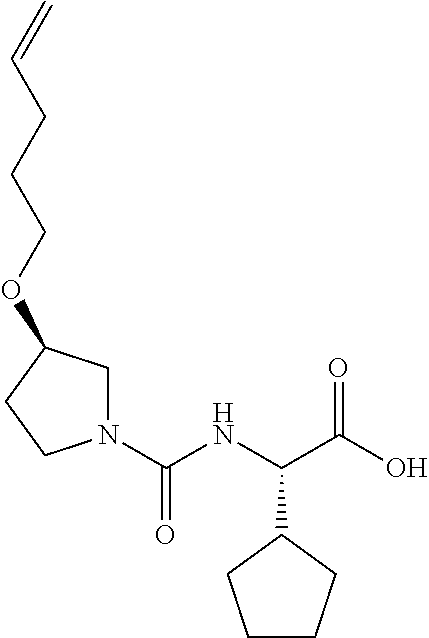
C(NC(C(O)=O)C1CCCC1)(=O)N1CC(OCCCC=C)CC1
